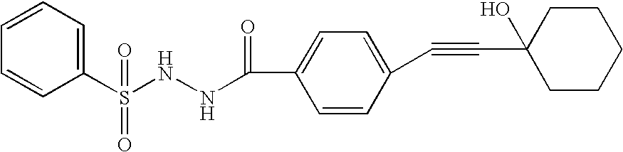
C1=CC=CC(S(NNC(C2=CC=C(C#CC3(O)CCCCC3)C=C2)=O)(=O)=O)=C1
